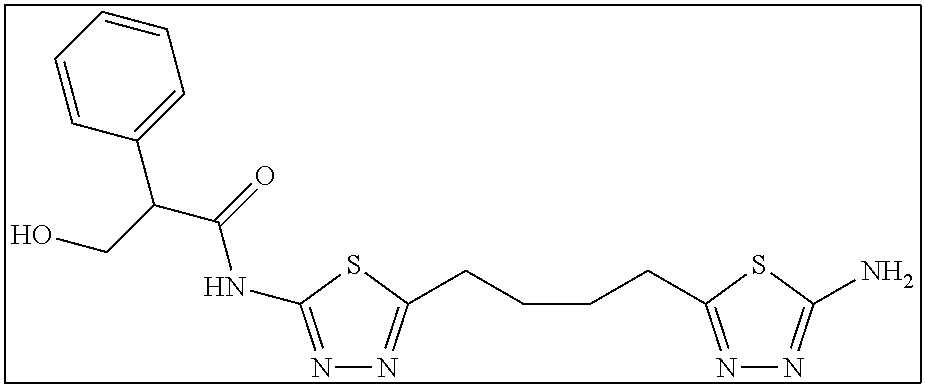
N1=C(NC(C(CO)C2=CC=CC=C2)=O)SC(CCCCC2=NN=C(N)S2)=N1
